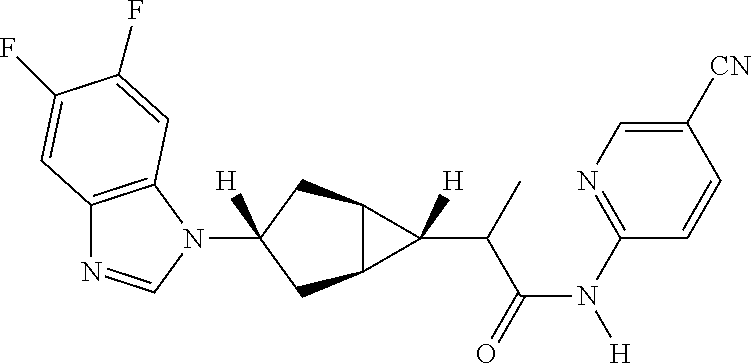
C12=C(N(C3([H])CC4C(C3)C4(C(C(N([H])C3=NC=C([CN])C=C3)=O)C)[H])C=N1)C=C(F)C(F)=C2
